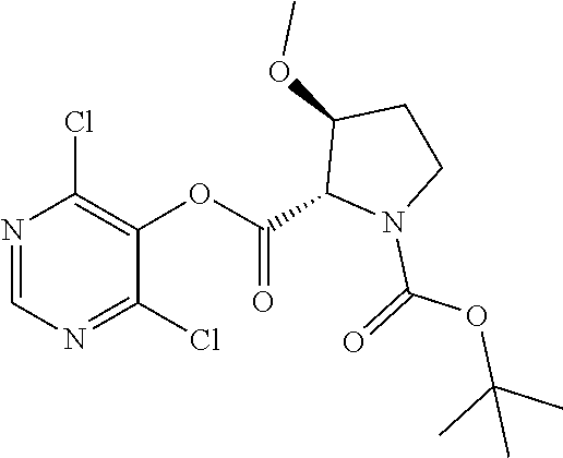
C1(Cl)=C(OC(C2C(OC)CCN2C(=O)OC(C)(C)C)=O)C(Cl)=NC=N1
